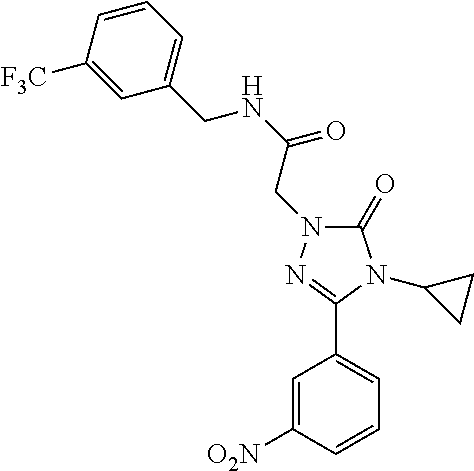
C(NC(=O)CN1C(=O)N(C2CC2)C(C2=CC=CC([O2N])=C2)=N1)C1=CC=CC([F3C])=C1
